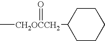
C[CH2OCCH2](=O)C1CCCCC1
